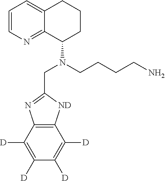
C12=C(C([D])=C([D])C([D])=C1[D])N=C(CN(C1CCCC3=CC=CN=C13)CCCCN)[ND]2
